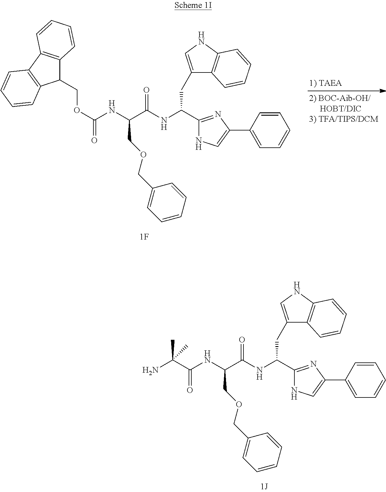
N(C(C1=NC(C2=CC=CC=C2)=CN1)CC1=CNC2=C1C=CC=C2)C(C(NC(OCC1C2=C(C3=C1C=CC=C3)C=CC=C2)=O)COCC1=CC=CC=C1)=O.N(C(C1=NC(C2=CC=CC=C2)=CN1)CC1=CNC2=C1C=CC=C2)C(C(NC(C(C)(N)C)=O)COCC1=CC=CC=C1)=O
